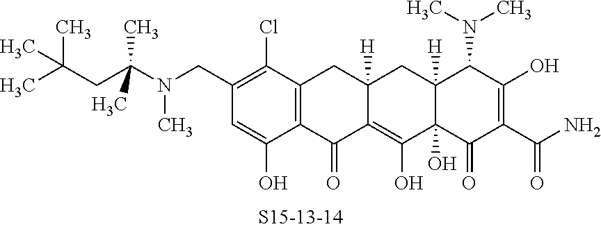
C1(CN(C)C(C)(CC(C)(C)C)C)=C(Cl)C2=C(C(O)=C1)C(=O)C1=C(O)C3(O)C([H])(CC1([H])C2)C(N(C)C)C(O)=C(C(N)=O)C3=O
